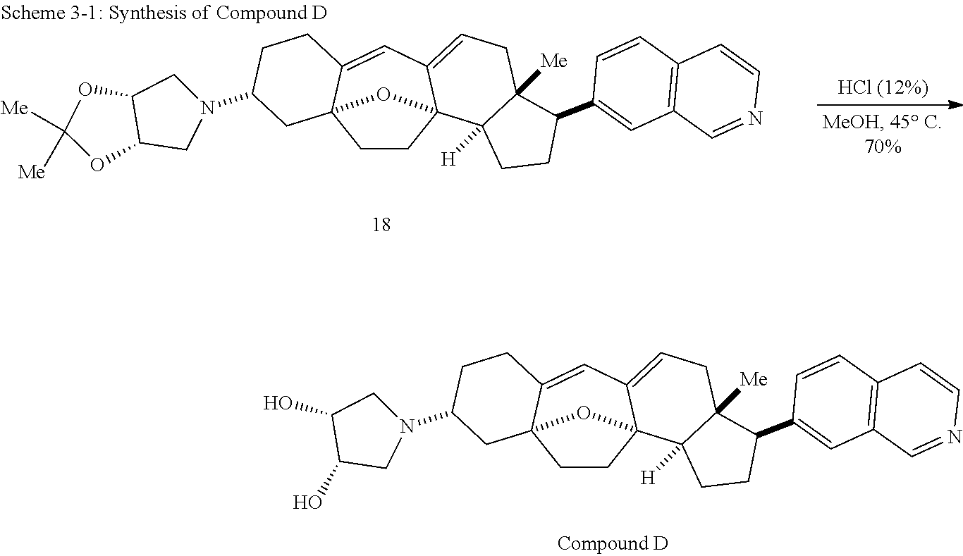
C1CC23C(=CCC4([Me])C2([H])CCC4C2=CC4=C(C=C2)C=CN=C4)C=C2C1(CC(N1CC(O)C(O)C1)CC2)O3.C1CC23C(=CCC4([Me])C2([H])CCC4C2=CC4=C(C=C2)C=CN=C4)C=C2C1(CC(N1CC4C(C1)OC([Me])([Me])O4)CC2)O3
